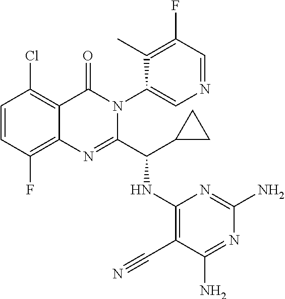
C1=CC(F)=C2C(=C1Cl)C(=O)N(C1=CN=CC(F)=C1C)C(C(C1CC1)NC1=C(C#N)C(N)=NC(N)=N1)=N2
